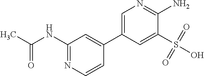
C1(NC(C)=O)=NC=CC(C2=CN=C(N)C(S(O)(=O)=O)=C2)=C1
